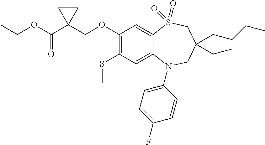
C1(OCC2(C(OCC)=O)CC2)=C(SC)C=C2C(=C1)S(=O)(=O)CC(CC)(CCCC)CN2C1=CC=C(F)C=C1
